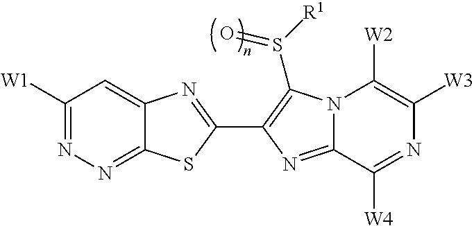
C12=NN=C([W1])C=C1N=C(C1=C(S([R1])=O)N3C(=N1)C([W4])=NC([W3])=C3[W2])S2
